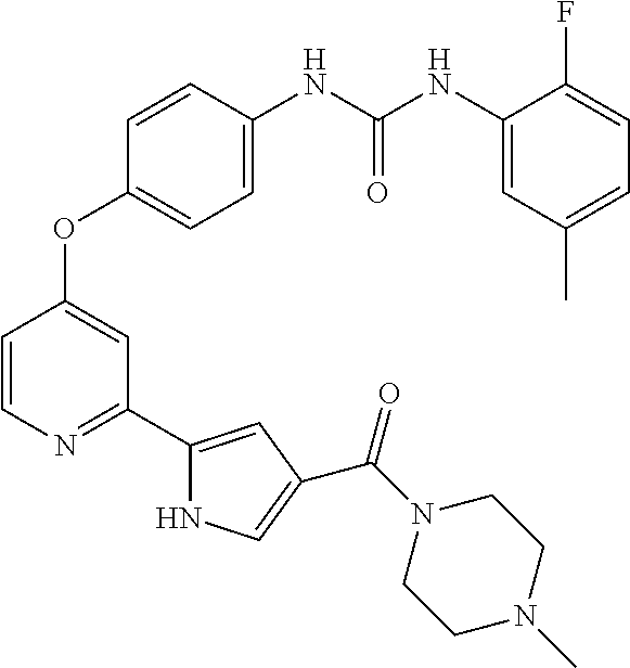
C1=CN=C(C2=CC(C(N3CCN(C)CC3)=O)=CN2)C=C1OC1=CC=C(NC(NC2=CC(C)=CC=C2F)=O)C=C1
